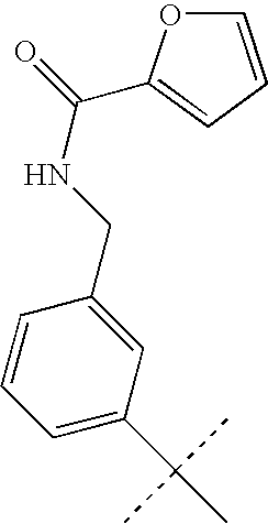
C1=C(C(C)(C)C)C=C(CNC(=O)C2=CC=CO2)C=C1
